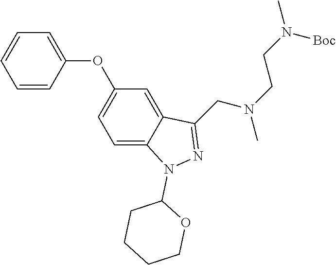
C1=C2C(=CC(OC3=CC=CC=C3)=C1)C(CN(CCN(C)[Boc])C)=NN2C1CCCCO1
